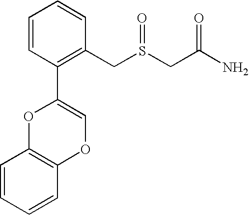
C1=CC(C2=COC3=C(O2)C=CC=C3)=C(CS(CC(N)=O)=O)C=C1
